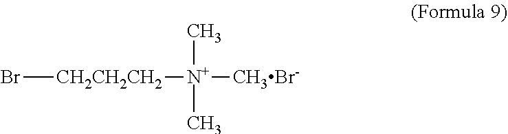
Br[CH2CH2CH2][N+]([CH3Br-])(C)C
